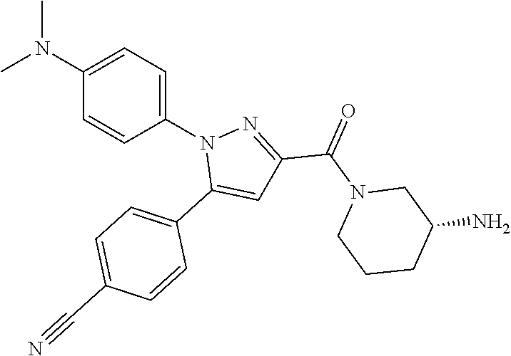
C1=C(C#N)C=CC(C2=CC(C(=O)N3CCCC(N)C3)=NN2C2=CC=C(N(C)C)C=C2)=C1
